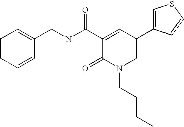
C1(CNC(C2=CC(C3=CSC=C3)=CN(CCCC)C2=O)=O)=CC=CC=C1
